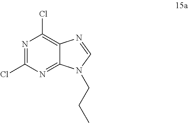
N1=C(Cl)N=C2C(=C1Cl)N=CN2CCC
